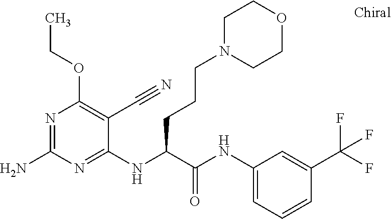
C1(NC(C(NC2=CC=CC(C(F)(F)F)=C2)=O)CCCN2CCOCC2)=NC(N)=NC(OCC)=C1C#N
